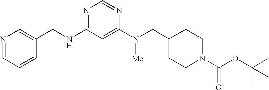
C(NC1=NC=NC(N([Me])CC2CCN(C(OC(C)(C)C)=O)CC2)=C1)C1=CN=CC=C1
